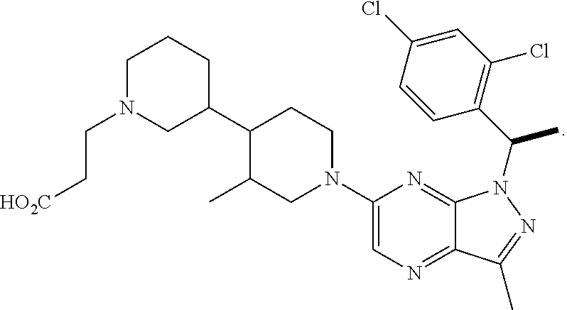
C1(C2CCCN(CC[HO2C])C2)C(C)CN(C2=CN=C3C(=N2)N(C(C)C2=C(Cl)C=C(Cl)C=C2)N=C3C)CC1
